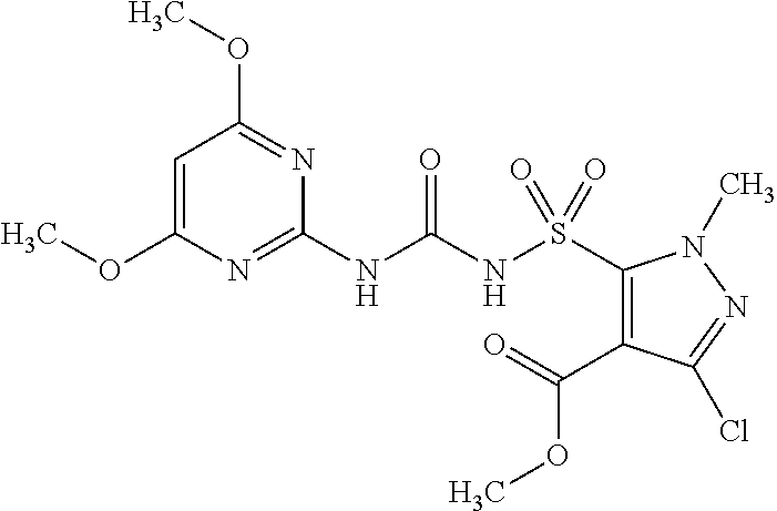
C1=C(OC)N=C(NC(NS(=O)(=O)C2=C(C(=O)OC)C(Cl)=NN2C)=O)N=C1OC
